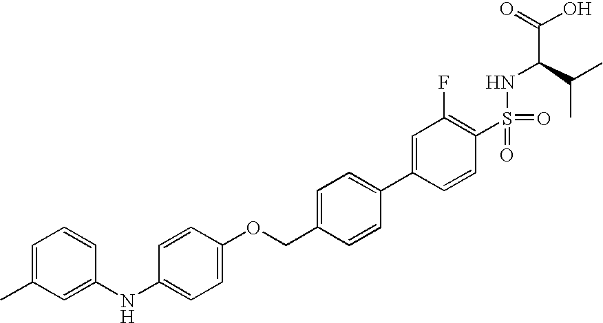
C1(NC2=CC(C)=CC=C2)=CC=C(OCC2=CC=C(C3=CC(F)=C(S(=O)(=O)NC(C(=O)O)C(C)C)C=C3)C=C2)C=C1
